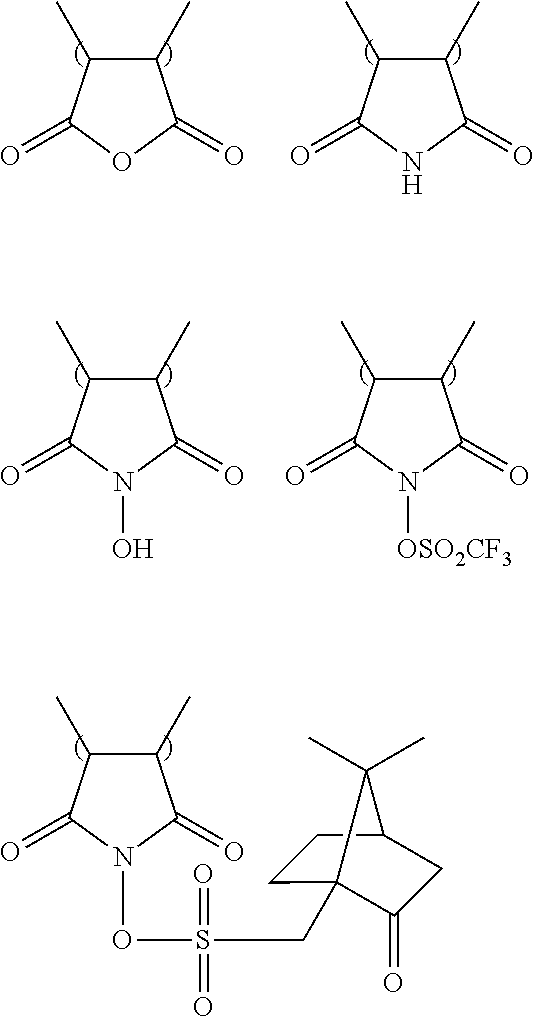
C1(C)C(C)C(=O)N(OS(CC23CCC(CC2=O)C3(C)C)(=O)=O)C1=O.C1(C)C(C)C(=O)OC1=O.C1(C)C(C)C(=O)NC1=O.C1(C)C(C)C(=O)N(O)C1=O.C1(C)C(C)C(=O)N([OSO2CF3])C1=O
